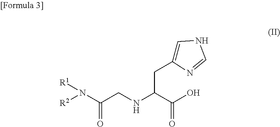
N(C(CNC(C(O)=O)CC1=CNC=N1)=O)([R2])[R1]
